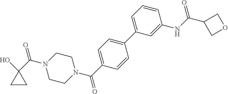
C1CC1(C(N1CCN(C(C2=CC=C(C3=CC=CC(NC(C4COC4)=O)=C3)C=C2)=O)CC1)=O)O
